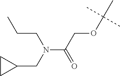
CCCN(CC1CC1)C(COC(C)(C)C)=O
